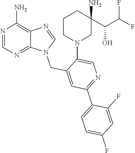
N1=CN=C2C(=C1N)N=CN2CC1=CC(C2=CC=C(F)C=C2F)=NC=C1N1CCCC(C(O)C(F)F)(N)C1
